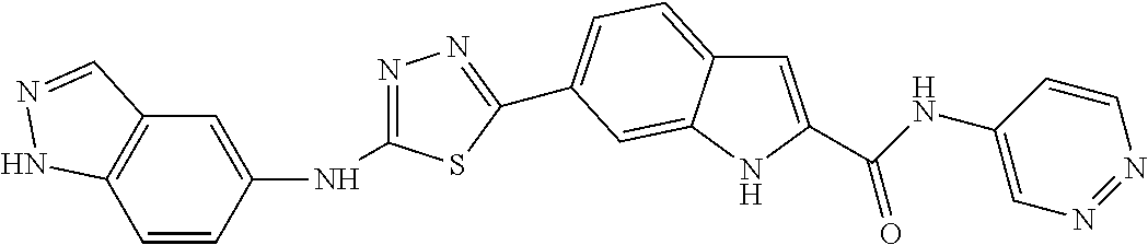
C1=C(C(=O)NC2=CN=NC=C2)NC2=CC(C3=NN=C(NC4=CC5=C(C=C4)NN=C5)S3)=CC=C12
